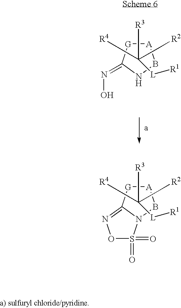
[A]1[G]C(=NO)NB1.C([R3])([L][R1])([R4])C[R2].[A]1[G]C2=NOS(=O)(=O)N2B1.C([R3])([L][R1])([R4])C[R2]
